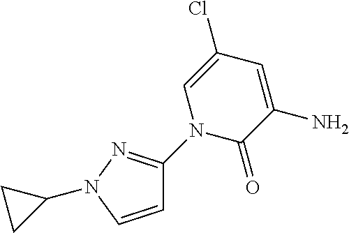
C1=CN(C2CC2)N=C1N1C(=O)C(N)=CC(Cl)=C1
